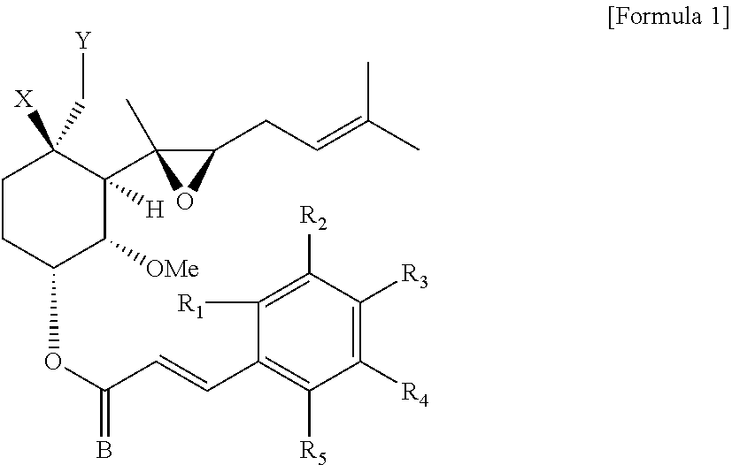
C1CC(OC(C=CC2=C([R5])C([R4])=C([R3])C([R2])=C2[R1])=B)C([OMe])C(C2(C)OC2CC=C(C)C)([H])C1([X])C[Y]
